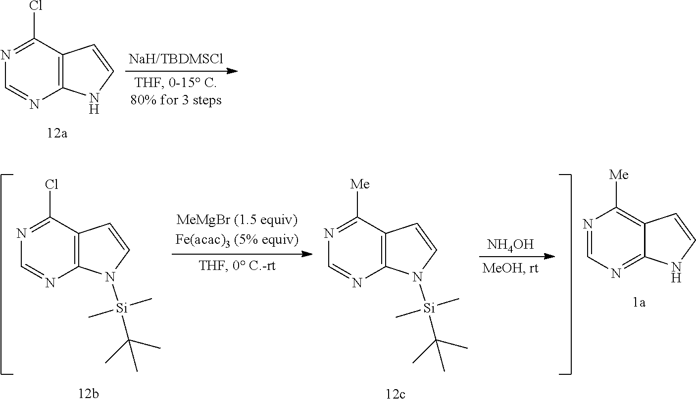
N1=C(Cl)C2=C(N=C1)NC=C2.N1=C(Cl)C2=C(N=C1)N([Si](C(C)(C)C)(C)C)C=C2.N1=C([Me])C2=C(N=C1)N([Si](C(C)(C)C)(C)C)C=C2.[NH4OH].N1=CN=C2C(=C1[Me])C=CN2
